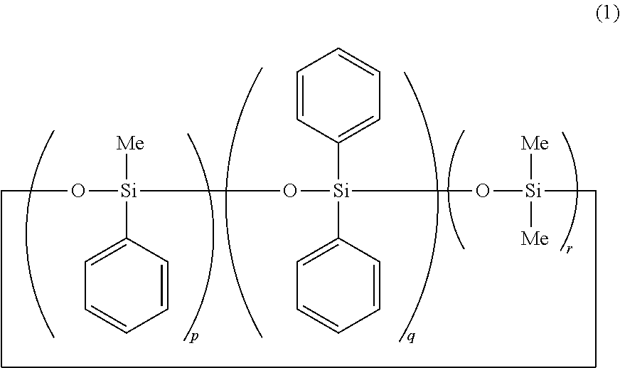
CO[Si]([Me])(C1=CC=CC=C1)O[Si](C1=CC=CC=C1)(C1=CC=CC=C1)O[Si]([Me])([Me])C
